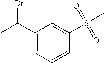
C1(C(C)Br)=CC=CC(S(C)(=O)=O)=C1
